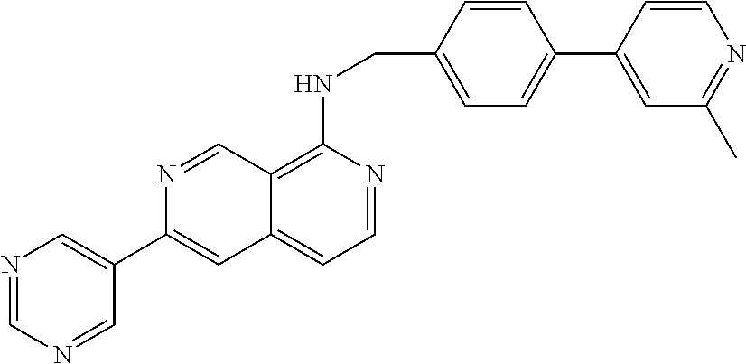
N1=CN=CC(C2=CC3=CC=NC(NCC4=CC=C(C5=CC(C)=NC=C5)C=C4)=C3C=N2)=C1
